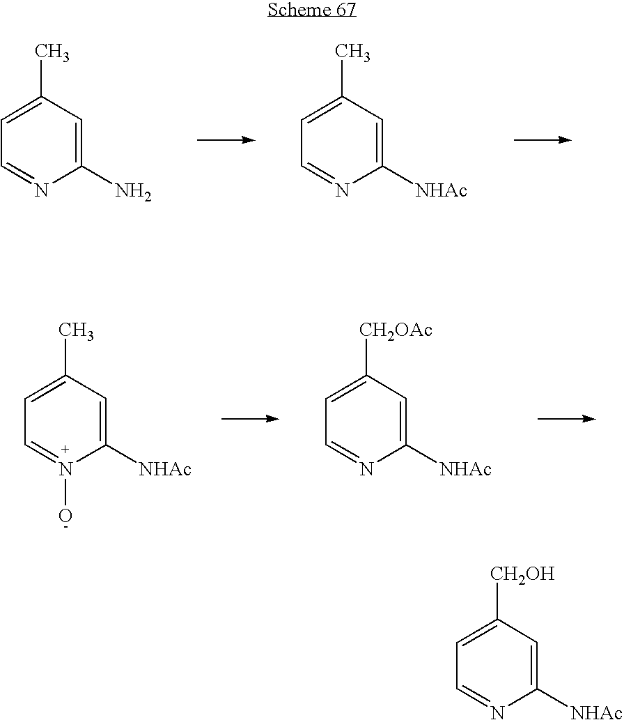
C1(N)=CC(C)=CC=N1.C1([NHAc])=CC(C)=CC=N1.C1([NHAc])=CC(C)=CC=N1O.C1([NHAc])=CC([CH2OAc])=CC=N1.C1([NHAc])=CC([CH2OH])=CC=N1
